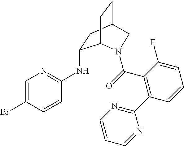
C1(NC2=NC=C(Br)C=C2)CC2CCC1N(C(=O)C1=C(C3=NC=CC=N3)C=CC=C1F)C2
